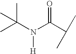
CC(N(C(C(C)C)=O)[H])(C)C
